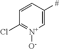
C1=C([#])C=CC(Cl)=[N+]1[O-]
